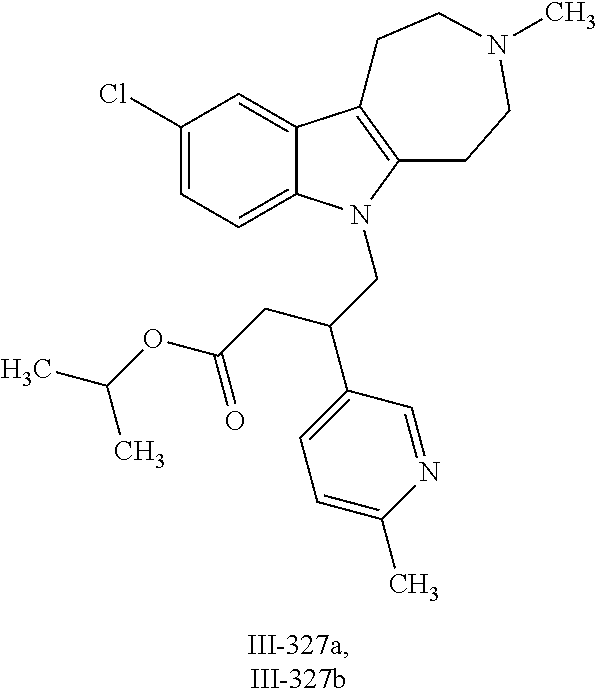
C1(Cl)=CC=C2C(=C1)C1=C(CCN(C)CC1)N2CC(C1=CC=C(C)N=C1)CC(OC(C)C)=O
